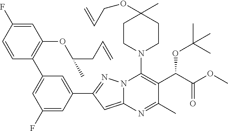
C1=C(F)C=CC(C2=CC(F)=CC(C3=NN4C(=C3)N=C(C)C(C(C(=O)OC)OC(C)(C)C)=C4N3CCC(C)(OCC=C)CC3)=C2)=C1OC(CC=C)C
